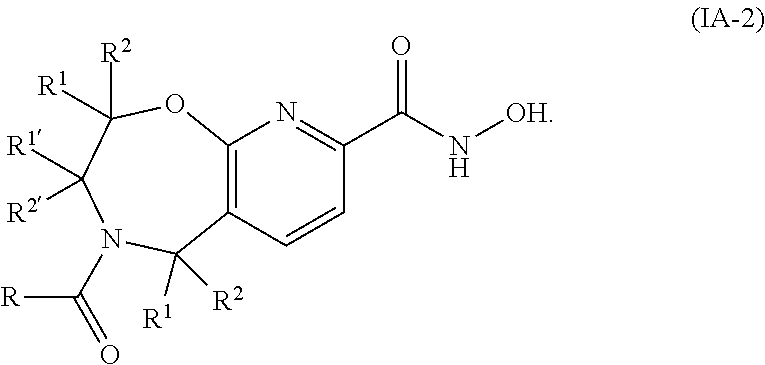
C12=C(C=CC(C(N[OH])=O)=N1)C([R1])([R2])N(C([R])=O)C([R1])([R2])C([R2])([R1])O2
